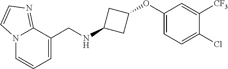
N12C=CC=C(CNC3CC(OC4=CC=C(Cl)C([CF3])=C4)C3)C1=NC=C2
